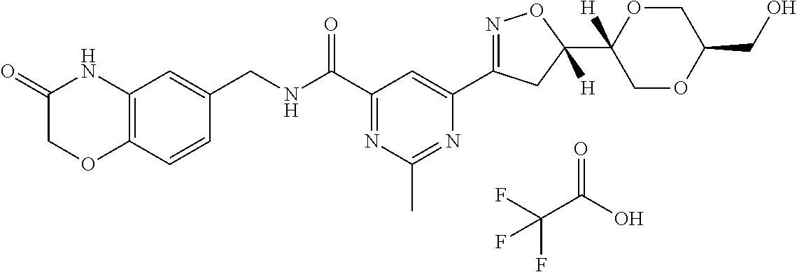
C12=C(C=CC(CNC(C3=NC(C)=NC(C4=NOC(C5([H])COC(CO)CO5)([H])C4)=C3)=O)=C1)OCC(=O)N2.O=C(O)C(F)(F)F
